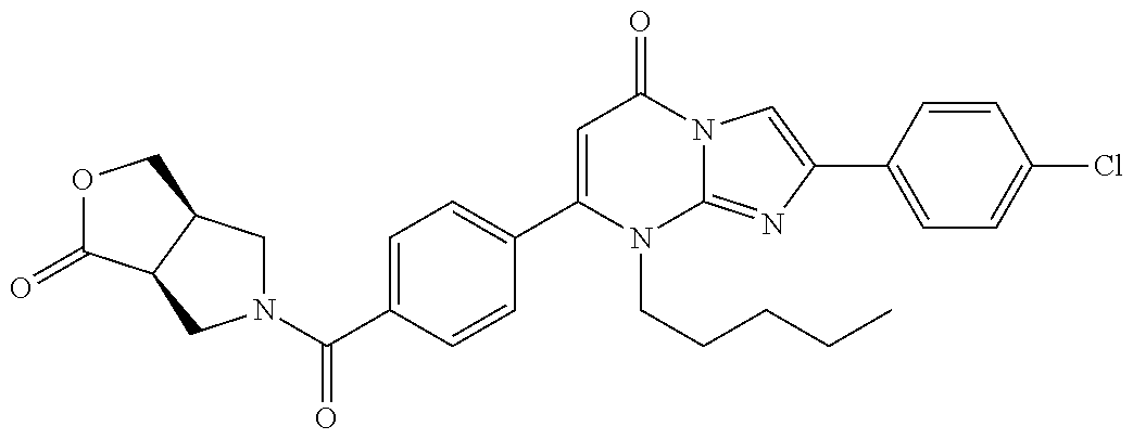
N1(C(=O)C2=CC=C(C3=CC(=O)N4C(=NC(C5=CC=C(Cl)C=C5)=C4)N3CCCCC)C=C2)CC2C(C1)C(=O)OC2
